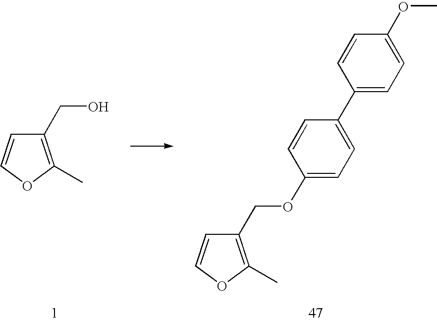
C1(CO)=C(C)OC=C1.C1(COC2=CC=C(C3=CC=C(OC)C=C3)C=C2)=C(C)OC=C1
